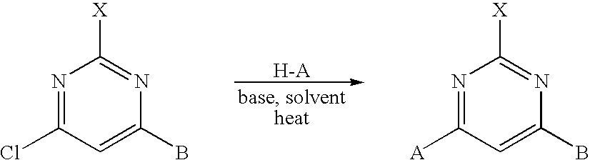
[H-A].N1=C(Cl)C=C(B)N=C1[X].N1=C([A])C=C(B)N=C1[X]
